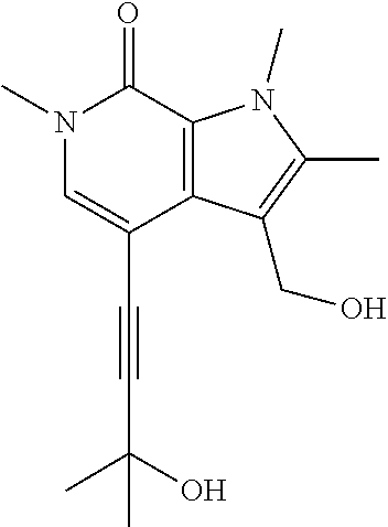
C(C1=CN(C)C(=O)C2=C1C(CO)=C(C)N2C)#CC(C)(C)O
